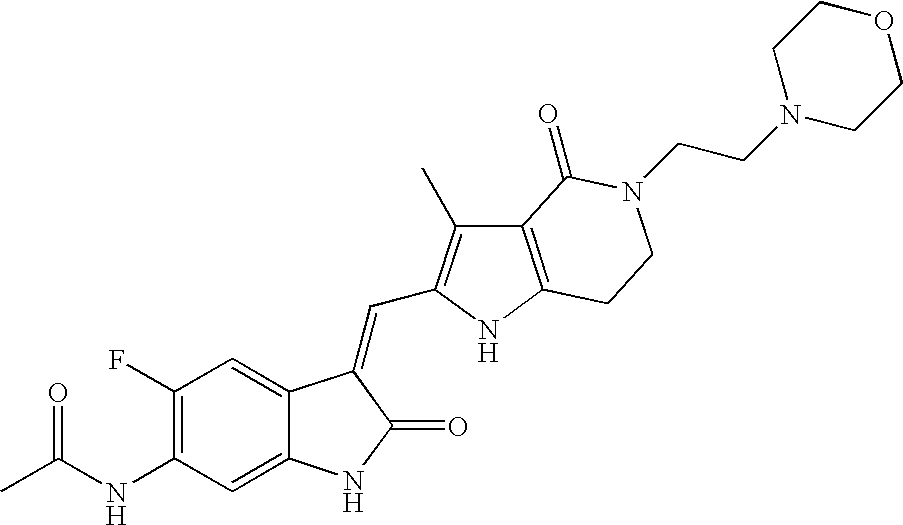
C1(NC(C)=O)=C(F)C=C2C(=C1)NC(=O)C2=CC1=C(C)C2=C(N1)CCN(CCN1CCOCC1)C2=O
